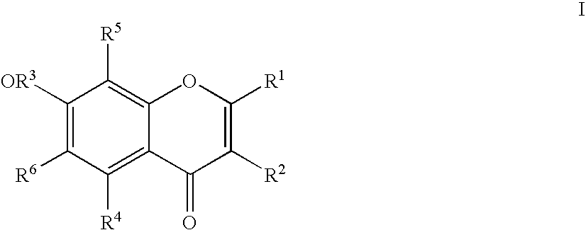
C1([OR3])=C([R6])C([R4])=C2C(=C1[R5])OC([R1])=C([R2])C2=O
